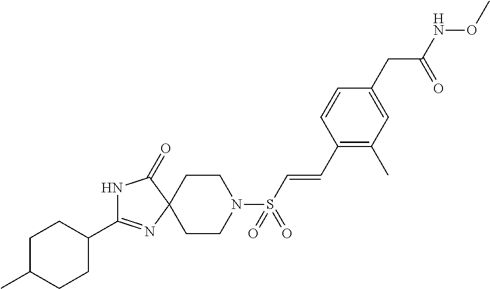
C1(C2=NC3(C(=O)N2)CCN(S(=O)(=O)C=CC2=C(C)C=C(CC(=O)NOC)C=C2)CC3)CCC(C)CC1
